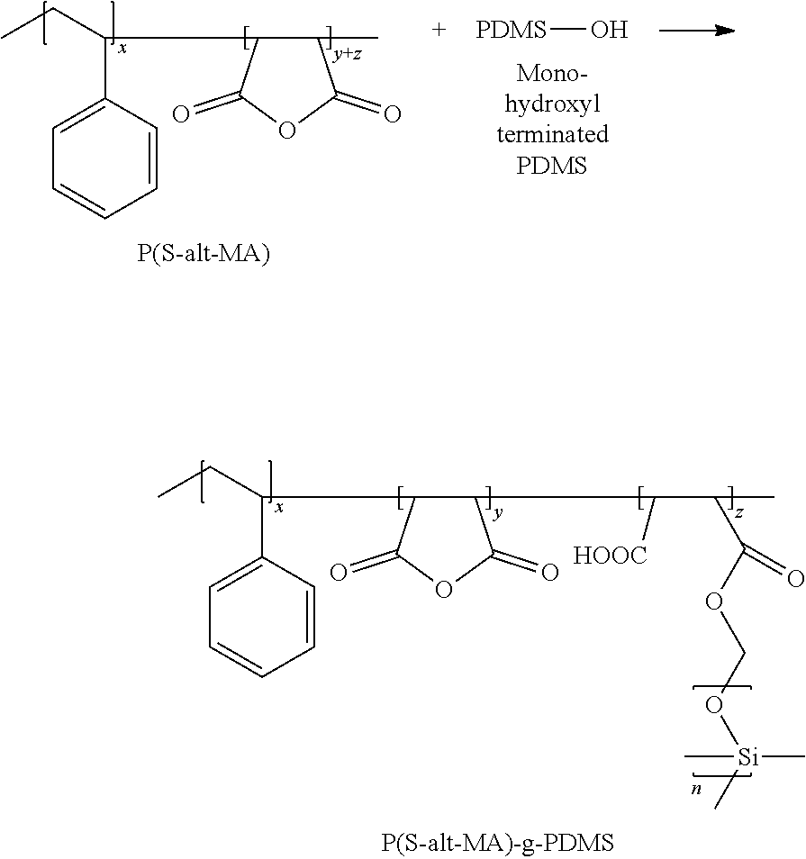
CCC(C1=CC=CC=C1)C1C(C)C(=O)OC1=O.[PDMS]O.CCC(C1=CC=CC=C1)C1C(C([HOOC])C(C(OCO[Si](C)(C)C)=O)C)C(=O)OC1=O
